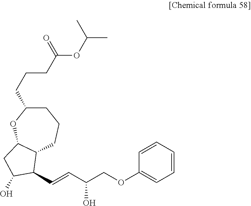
C1C(CCCC(OC(C)C)=O)OC2C(CC1)C(C=CC(COC1=CC=CC=C1)O)C(O)C2
